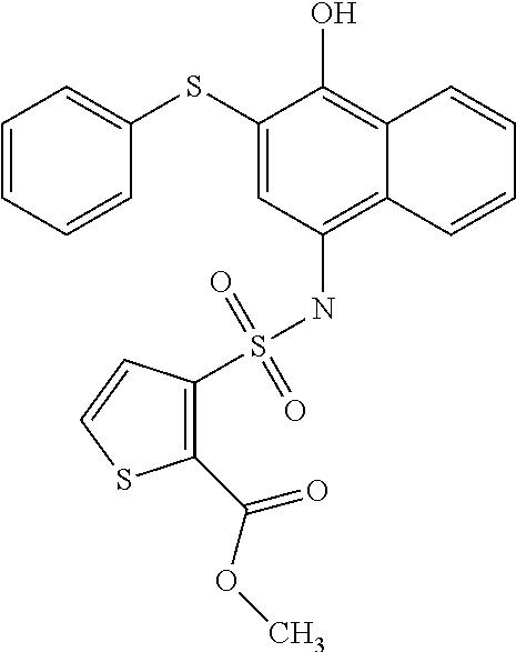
C1(SC2=CC=CC=C2)=CC(NS(C2=C(C(OC)=O)SC=C2)(=O)=O)=C2C(=C1O)C=CC=C2
